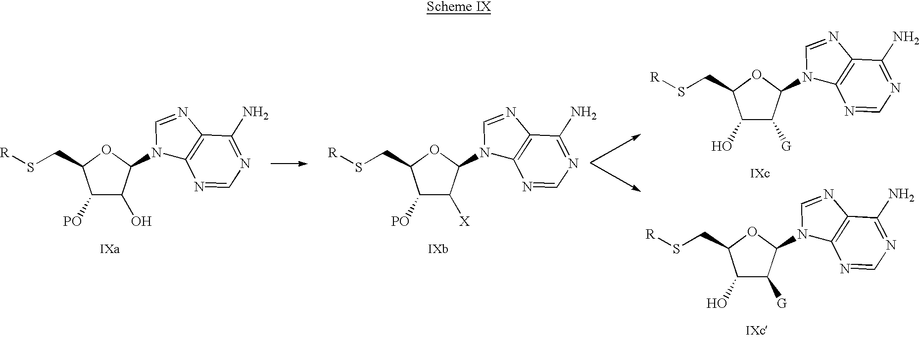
C1([PO])C(O)C(N2C3=C(N=C2)C(N)=NC=N3)OC1CS[R].C1([PO])C([X])C(N2C3=C(N=C2)C(N)=NC=N3)OC1CS[R].C1(O)C([G])C(N2C3=C(N=C2)C(N)=NC=N3)OC1CS[R].C1(O)C([G])C(N2C3=C(N=C2)C(N)=NC=N3)OC1CS[R]
